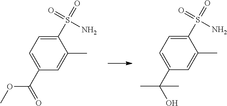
O(C)C(C1=CC=C(S(=O)(=O)N)C(C)=C1)=O.C1=C(S(=O)(=O)N)C(C)=CC(C(C)(C)O)=C1
